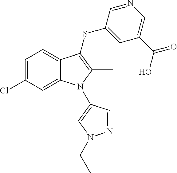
C1=C(Cl)C=C2C(=C1)C(SC1=CC(C(O)=O)=CN=C1)=C(C)N2C1=CN(CC)N=C1
